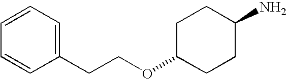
C1(CCOC2CCC(N)CC2)=CC=CC=C1
